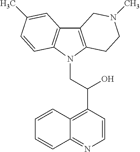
C12=C(N(CC(C3=C4C(=NC=C3)C=CC=C4)O)C3=C1C=C(C)C=C3)CCN(C)C2
